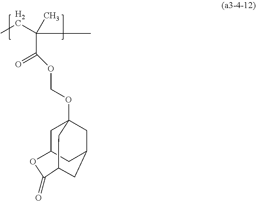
C(C)(C)(CC)C(=O)OCOC12CC3CC(C1)CC(C2)C(=O)O3
